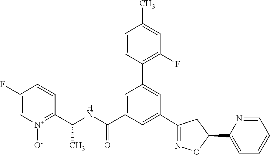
C1(C2=NOC(C3=CC=CC=N3)C2)=CC(C(NC(C2=[N+]([O-])C=C(F)C=C2)C)=O)=CC(C2=C(F)C=C(C)C=C2)=C1
